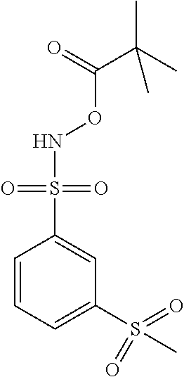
N(OC(=O)C(C)(C)C)S(C1=CC(S(C)(=O)=O)=CC=C1)(=O)=O
